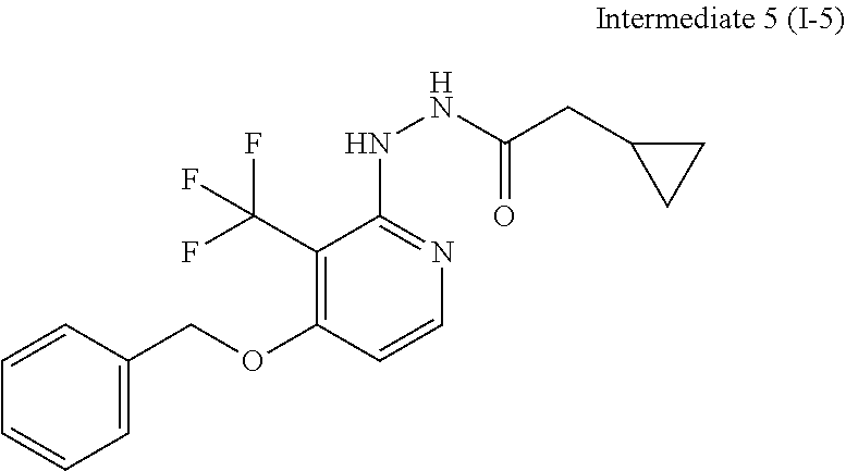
C1=CC(COC2=C(C(F)(F)F)C(NNC(CC3CC3)=O)=NC=C2)=CC=C1
